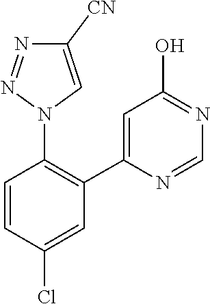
C1=NC(C2=C(N3C=C([CN])N=N3)C=CC(Cl)=C2)=CC(O)=N1
